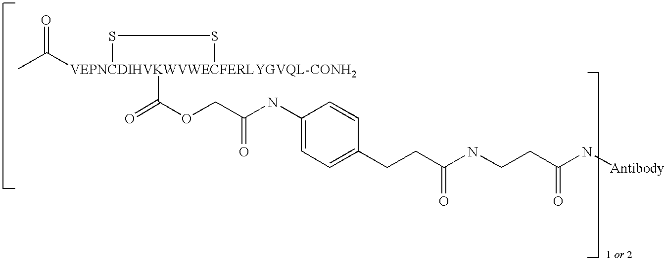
CC([VEPNCDIHVKWVWECFERLYGVQL-CONH2]1(C(OCC(=O)NC2=CC=C(CCC(=O)NCCC(=O)N[Antibody])C=C2)=O)SS1)=O
